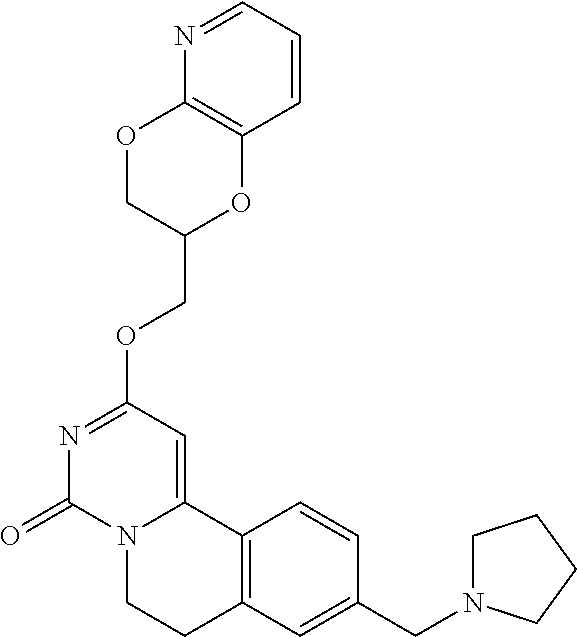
C(OC1=NC(=O)N2C(=C1)C1=C(CC2)C=C(CN2CCCC2)C=C1)C1OC2=C(OC1)N=CC=C2
